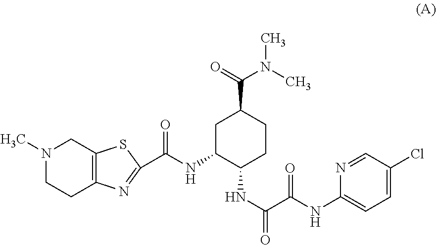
C1C(NC(=O)C2=NC3=C(CN(C)CC3)S2)C(NC(=O)C(NC2=CC=C(Cl)C=N2)=O)CCC1C(=O)N(C)C
